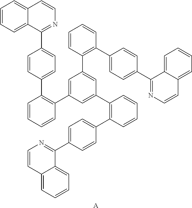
C1=CC=CC(C2=CC(C3=C(C4=CC=C(C5=NC=CC6=CC=CC=C56)C=C4)C=CC=C3)=CC(C3=C(C4=CC=C(C5=NC=CC6=CC=CC=C56)C=C4)C=CC=C3)=C2)=C1C1=CC=C(C2=NC=CC3=CC=CC=C23)C=C1.[A]
